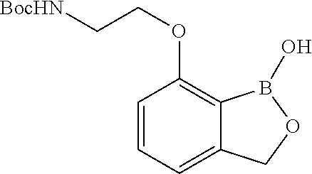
C1=CC=C2C(=C1OCC[BocHN])B(O)OC2
